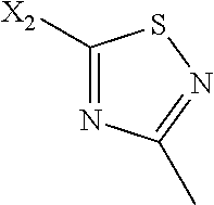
N1=C([X2])SN=C1C
